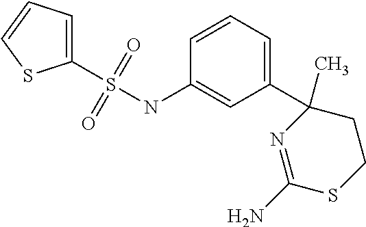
C1(S(NC2=CC(C3(C)N=C(N)SCC3)=CC=C2)(=O)=O)=CC=CS1
